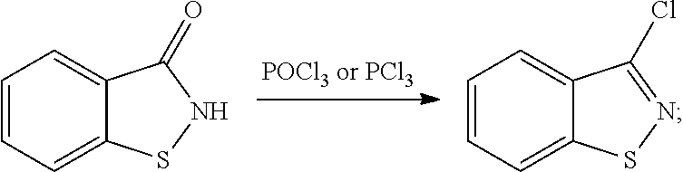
C1=CC=C2C(=C1)C(=O)NS2.C1=CC=C2C(=C1)C(Cl)=NS2
